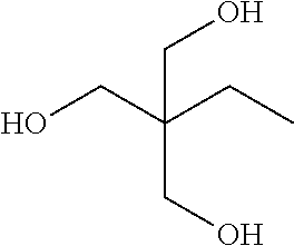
OCC(CC)(CO)CO
